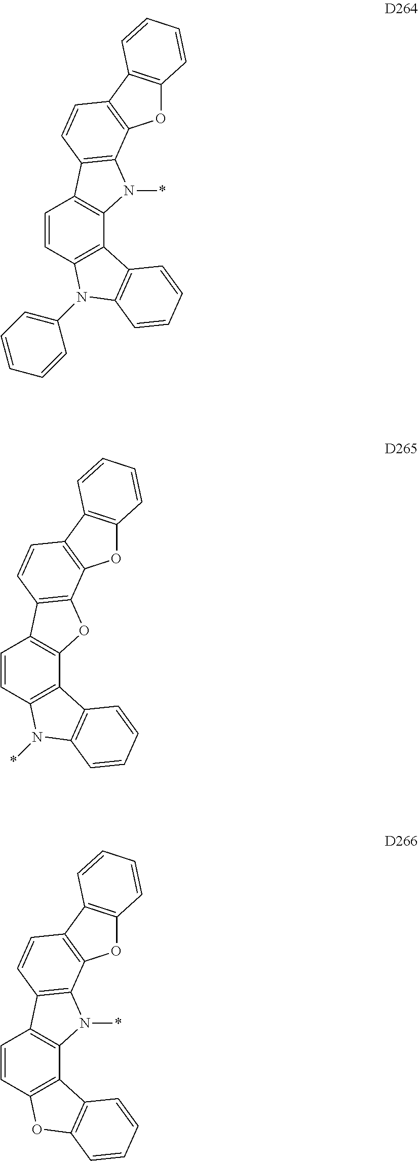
C1=CC2=C(C3=C1C1=C(N3*)C3=C(C=C1)C1=C(O3)C=CC=C1)C1=C(N2C2=CC=CC=C2)C=CC=C1.C1=CC2=C(C3=C1C1=C(O3)C3=C(C=C1)C1=C(O3)C=CC=C1)C1=C(N2*)C=CC=C1.C1=CC2=C(C3=C1C1=C(N3*)C3=C(C=C1)C1=C(O3)C=CC=C1)C1=C(O2)C=CC=C1
